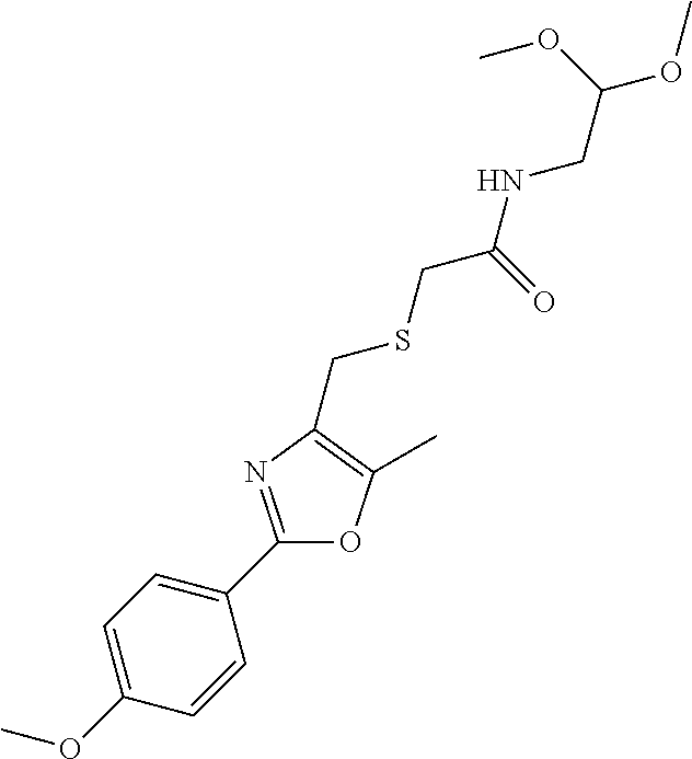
C1(OC)=CC=C(C2=NC(CSCC(NCC(OC)OC)=O)=C(C)O2)C=C1
